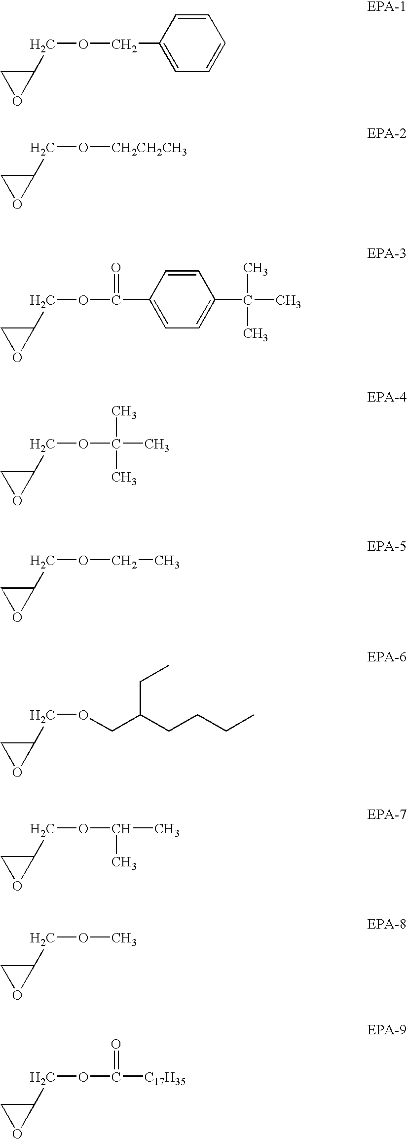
C1(COCC2=CC=CC=C2)CO1.C1(CO[CH2CH2CH3])CO1.C1(COC(C2=CC=C(C(C)(C)C)C=C2)=O)CO1.C1(COC(C)(C)C)CO1.C1(COCC)CO1.C1(COCC(CCCC)CC)CO1.C1(COC(C)C)CO1.C1(COC)CO1.C1(COC([C17H35])=O)CO1
